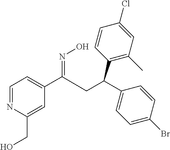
C1=NC(CO)=CC(C(CC(C2=CC=C(Br)C=C2)C2=C(C)C=C(Cl)C=C2)=NO)=C1
